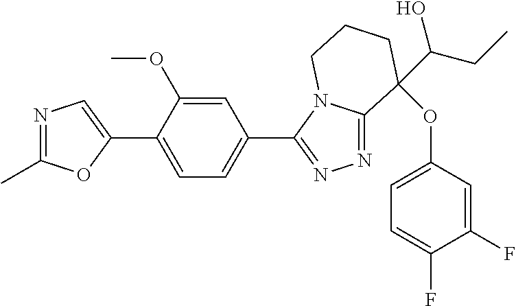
N1=C(C)OC(C2=CC=C(C3=NN=C4N3CCCC4(OC3=CC=C(F)C(F)=C3)C(O)CC)C=C2OC)=C1
